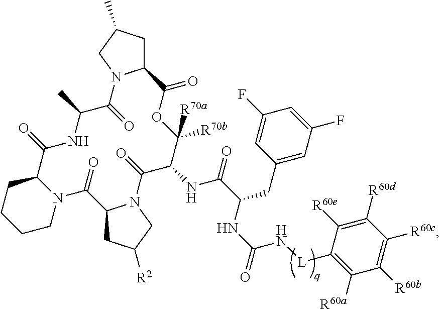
C1C(C)CN2C1C(=O)OC([R70a])([R70b])C(NC(=O)C(NC(=O)N[L]C1=C([R60a])C([R60b])=C([R60c])C([R60d])=C1[R60e])CC1=CC(F)=CC(F)=C1)C(=O)N1C(CC([R2])C1)C(=O)N1C(C(=O)NC(C)C2=O)CCCC1
